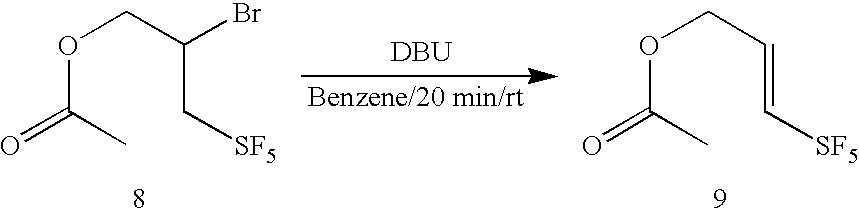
C(C(COC(C)=O)Br)[SF5].[Benzene/20 min/rt].[DBU].C(=CCOC(C)=O)[SF5]
